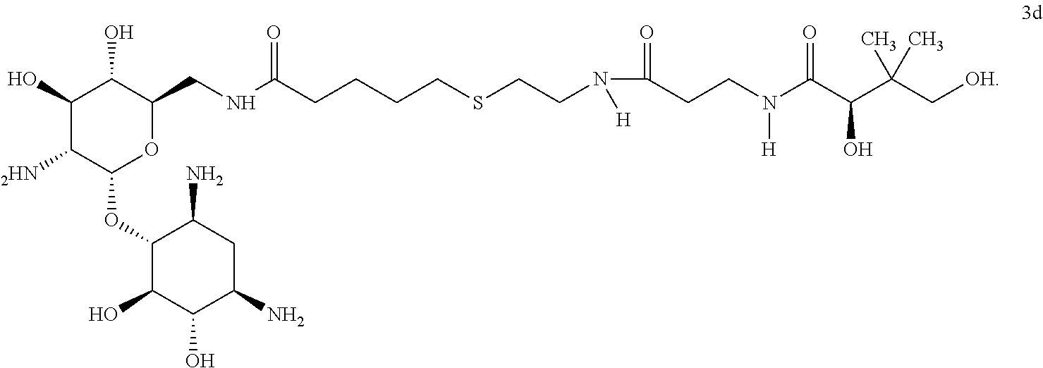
C1(O)C([2HN])C(OC2C(O)C(O)C(N)CC2N)OC(CNC(=O)CCCCSCCN(C(=O)CCN(C(C(C(C[OH])(C)C)O)=O)[H])[H])C1O
